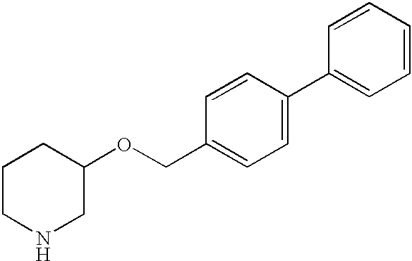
C1CNCC(OCC2=CC=C(C3=CC=CC=C3)C=C2)C1
